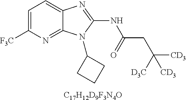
C1=C([F3C])N=C2C(=C1)N=C(NC(CC([CD3])([D3C])[CD3])=O)N2C1CCC1.[C17H12D9F3N4O]
